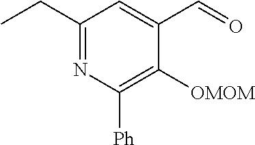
C1(CC)=NC([Ph])=C([OMOM])C(C=O)=C1
